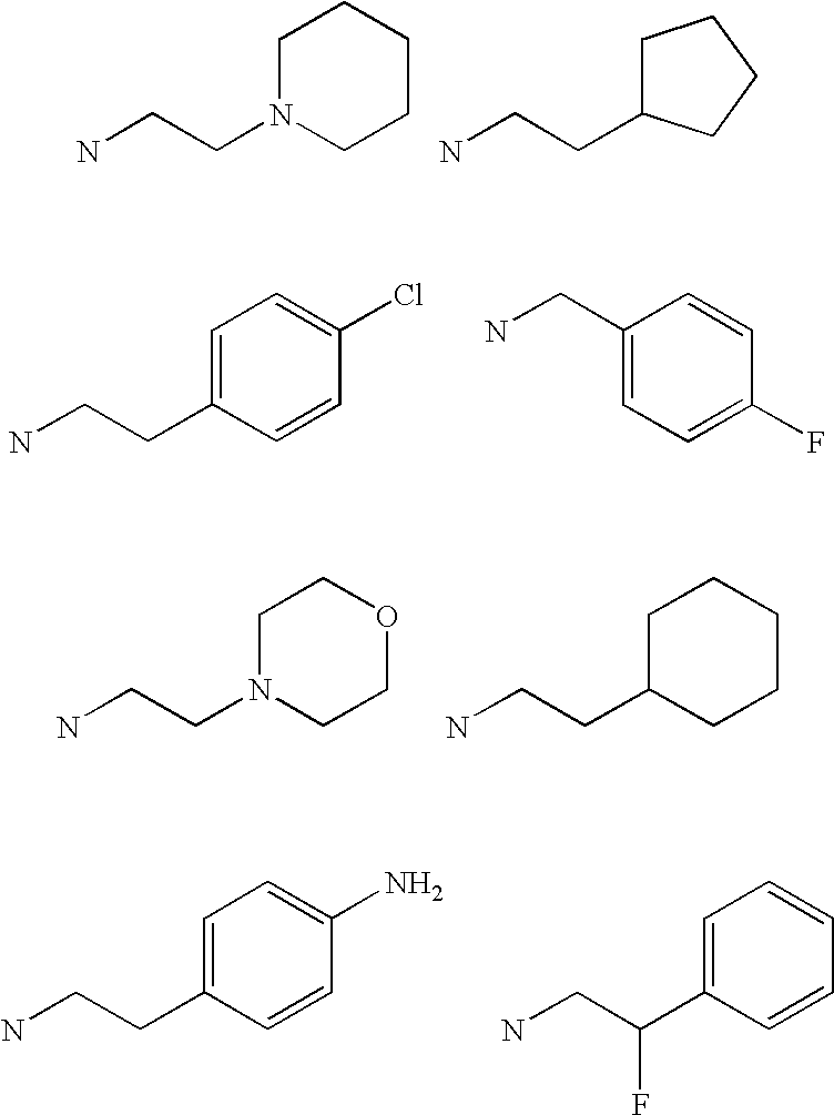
NCCN1CCCCC1.NCCC1CCCC1.NCCC1=CC=C(Cl)C=C1.NCC1=CC=C(F)C=C1.NCCN1CCOCC1.NCCC1CCCCC1.NCCC1=CC=C(N)C=C1.NCC(C1=CC=CC=C1)F
